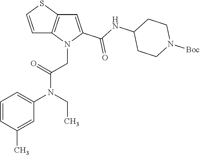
C1=C(C(NC2CCN([Boc])CC2)=O)N(CC(N(C2=CC=CC(C)=C2)CC)=O)C2=C1SC=C2
